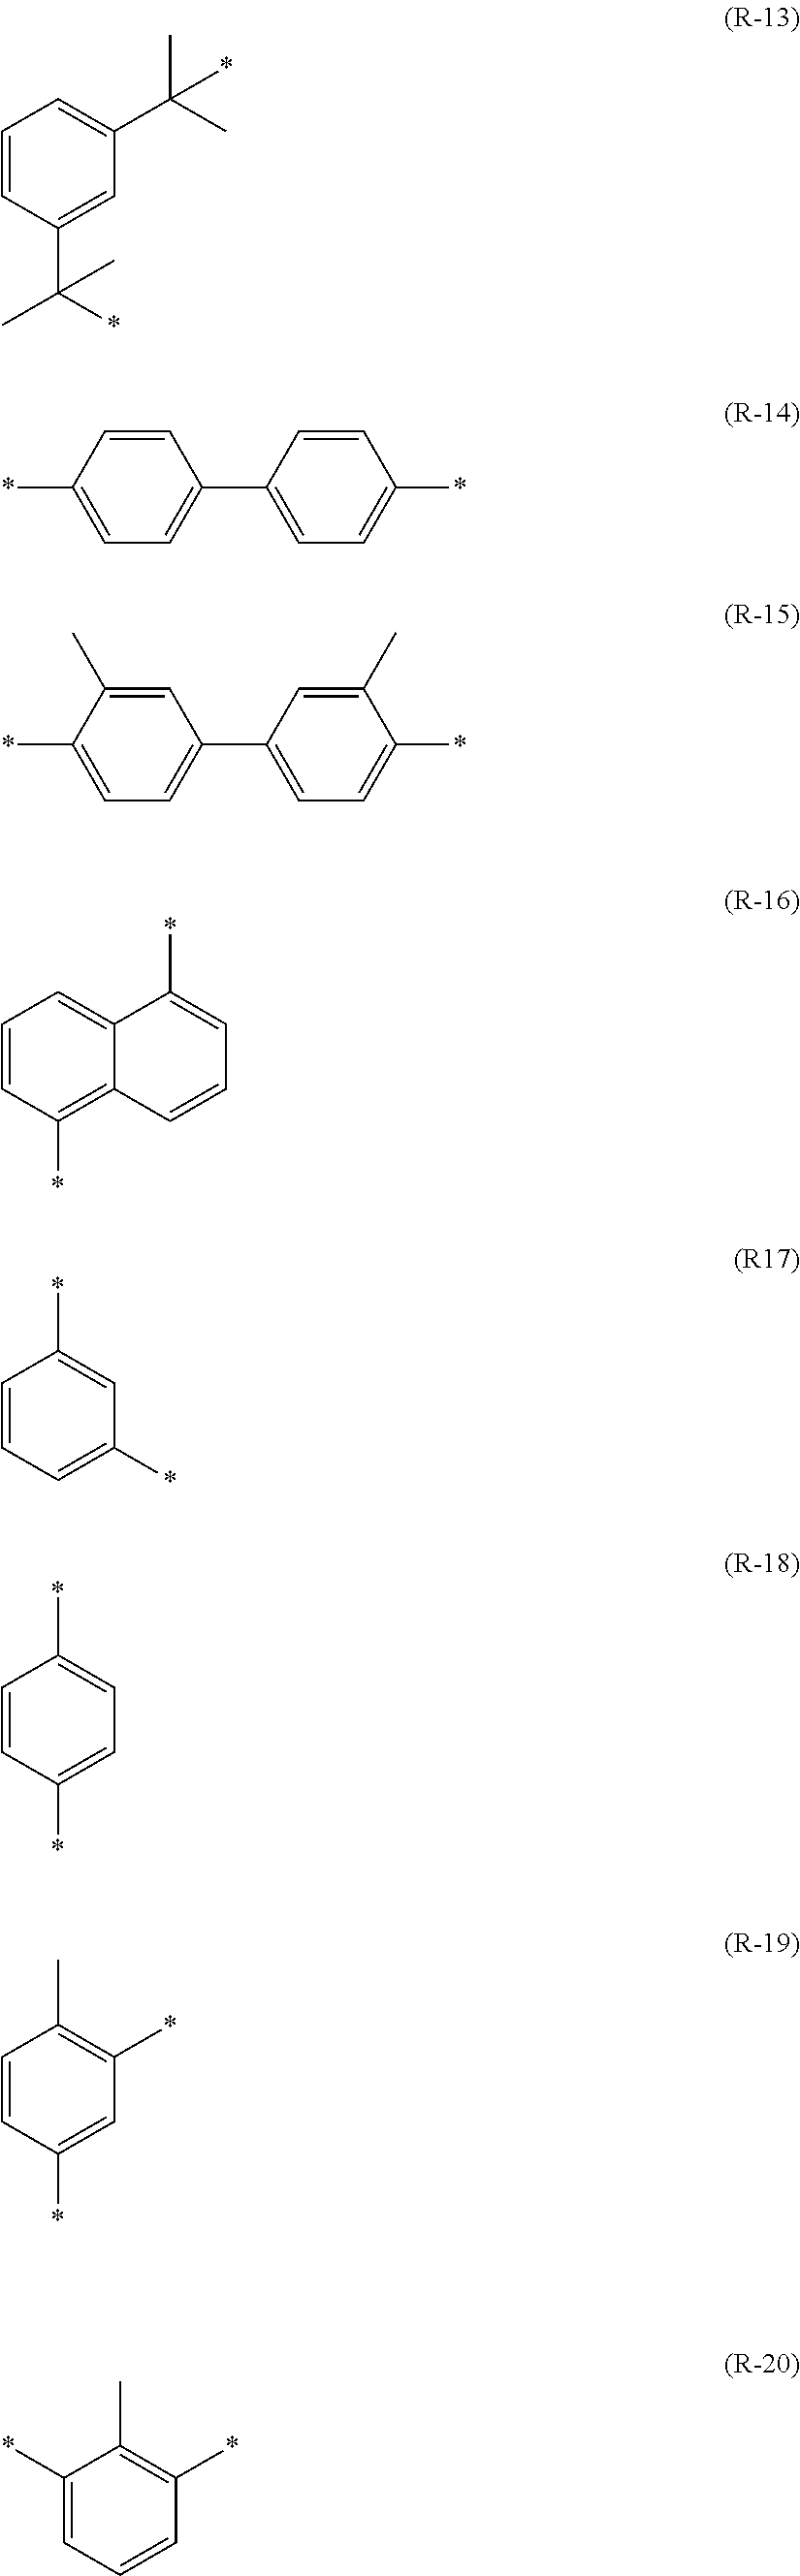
C1=CC(C(C)(*)C)=CC(C(C)(C)*)=C1.*C1=CC=C(C2=CC=C(*)C=C2)C=C1.*C1=CC=C(C2=CC=C(*)C(C)=C2)C=C1C.C1=CC(*)=C2C(=C1)C(*)=CC=C2.C1=CC=C(*)C=C1*.C1=CC(*)=CC=C1*.C1=CC(*)=CC(*)=C1C.C1(*)=CC=CC(*)=C1C
